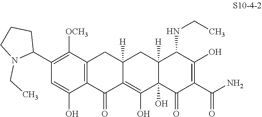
C1(C2CCCN2CC)=C([OCH3])C2=C(C(O)=C1)C(=O)C1=C(O)C3(O)C([H])(CC1([H])C2)C(NCC)C(O)=C(C(N)=O)C3=O
